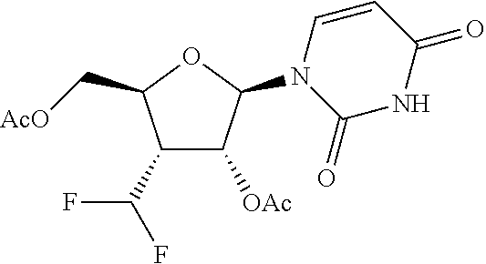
C1([OAc])C(N2C(=O)NC(=O)C=C2)OC(C[AcO])C1C(F)F
